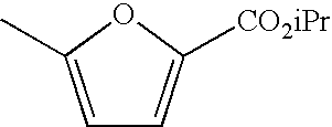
C1=C(C)OC([CO2iPr])=C1
